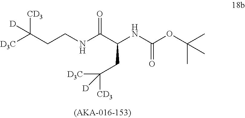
[D3C]C(CCNC(C(NC(OC(C)(C)C)=O)CC([D3C])([CD3])[D])=O)([CD3])[D]
